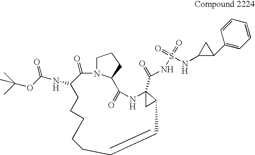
CC(OC(=O)NC1C(=O)N2CCCC2C(=O)NC2(C(=O)NS(=O)(=O)NC3CC3C3=CC=CC=C3)CC2C=CCCCCC1)(C)C
